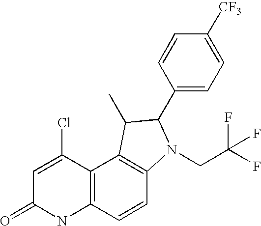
C12=C(C=CC3=C1C(C)C(C1=CC=C([CF3])C=C1)N3CC(F)(F)F)NC(=O)C=C2Cl
